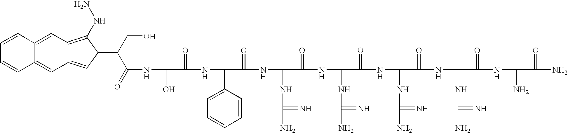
OC(C(=O)NC(C1=CC=CC=C1)C(=O)NC(NC(N)=N)C(=O)NC(NC(N)=N)C(=O)NC(NC(N)=N)C(=O)NC(NC(N)=N)C(=O)NC(N)C(=O)N)NC(C(CO)C1C(NN)=C2C(=C1)C=C1C(=C2)C=CC=C1)=O
